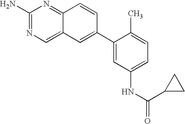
C1(N)=NC=C2C(=N1)C=CC(C1=CC(NC(C3CC3)=O)=CC=C1C)=C2
